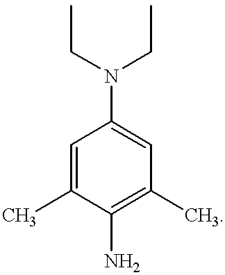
C1=C(C)C(N)=C(C)C=C1N(CC)CC
